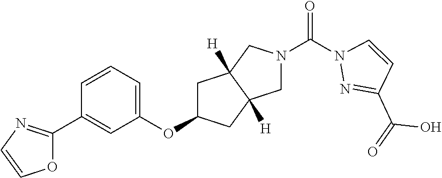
N1(C(N2N=C(C(=O)O)C=C2)=O)CC2([H])C([H])(C1)CC(OC1=CC=CC(C3=NC=CO3)=C1)C2
